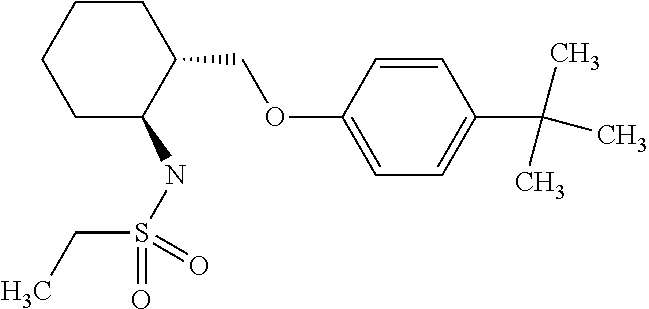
C1C(NS(CC)(=O)=O)C(COC2=CC=C(C(C)(C)C)C=C2)CCC1
